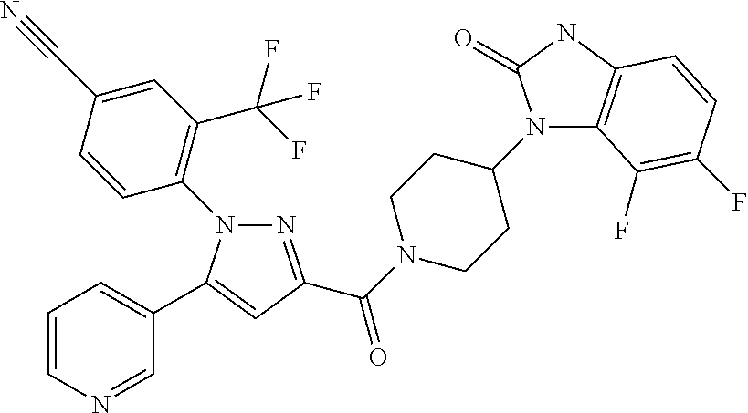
N1=C(C(=O)N2CCC(N3C4=C(NC3=O)C=CC(F)=C4F)CC2)C=C(C2=CC=CN=C2)N1C1=C(C(F)(F)F)C=C(C#N)C=C1
